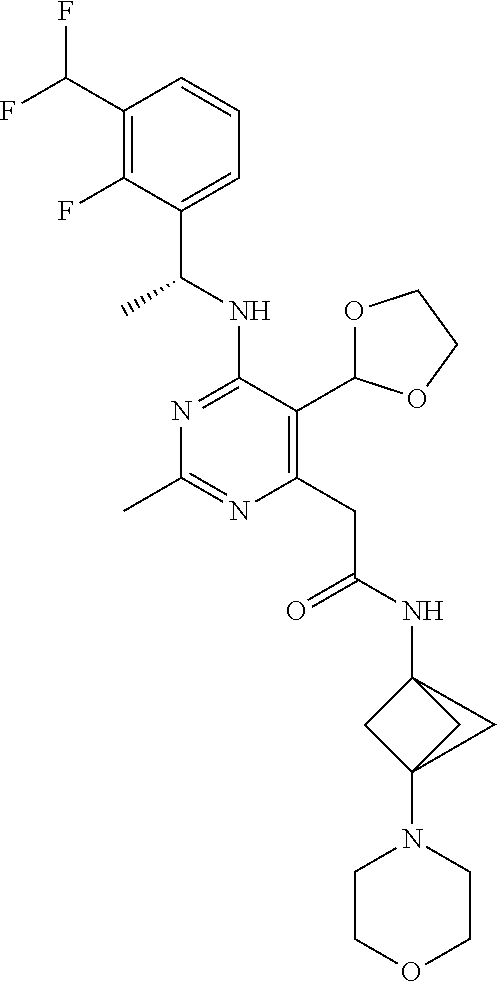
N1=C(NC(C)C2=CC=CC(C(F)F)=C2F)C(C2OCCO2)=C(CC(=O)NC23CC(N4CCOCC4)(C2)C3)N=C1C
